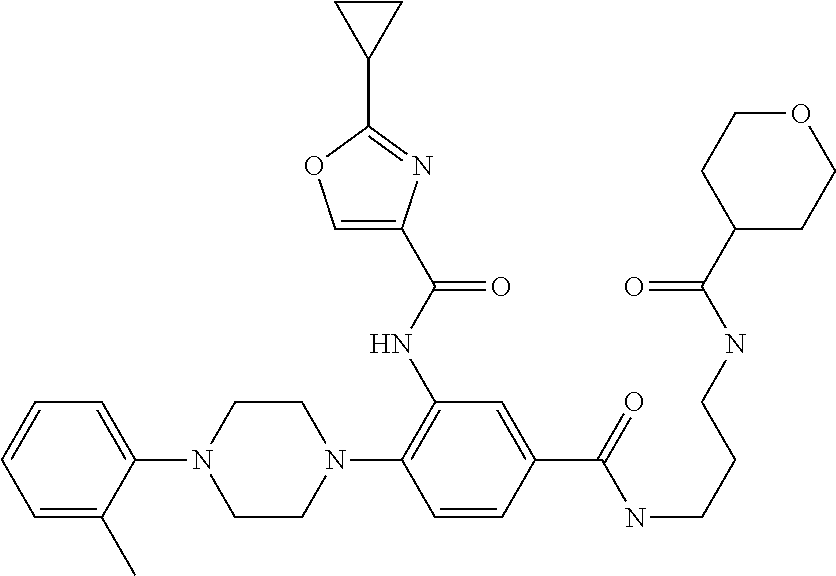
C1=C(C)C(N2CCN(C3=C(NC(=O)C4=COC(C5CC5)=N4)C=C(C(=O)NCCCNC(C4CCOCC4)=O)C=C3)CC2)=CC=C1
